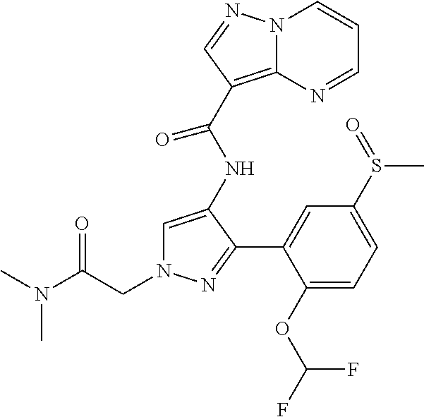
C1=C(NC(C2=C3N(C=CC=N3)N=C2)=O)C(C2=CC(S(C)=O)=CC=C2OC(F)F)=NN1CC(N(C)C)=O
